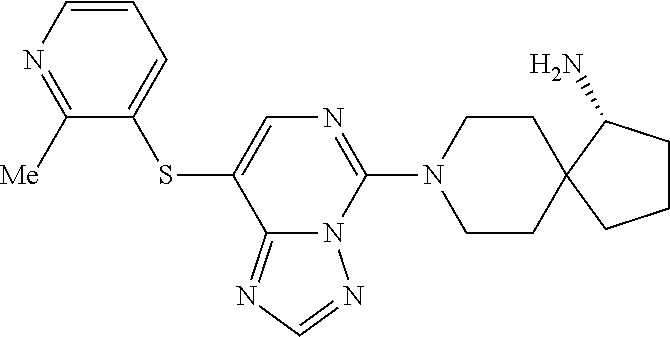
C1([Me])=NC=CC=C1SC1=CN=C(N2CCC3(CC2)C(N)CCC3)N2C1=NC=N2
